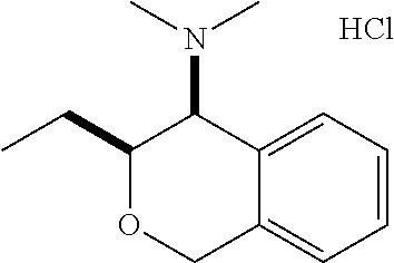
C12=CC=CC=C1C(N(C)C)C(CC)OC2.Cl
